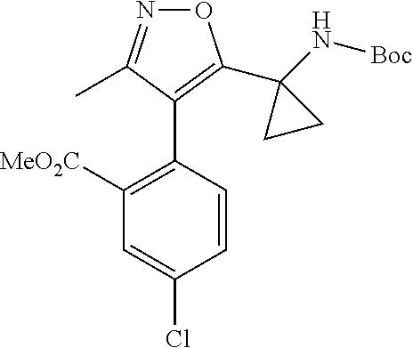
O1N=C(C)C(C2=C([MeO2C])C=C(Cl)C=C2)=C1C1(N[Boc])CC1
